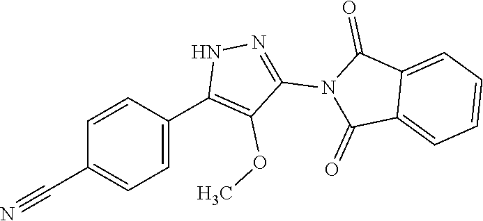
C1=CC(C2=C(OC)C(N3C(=O)C4=CC=CC=C4C3=O)=NN2)=CC=C1C#N
